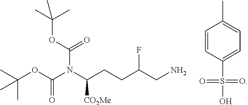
CC(OC(N(C(CCC(CN)F)[CO2Me])C(OC(C)(C)C)=O)=O)(C)C.C1=CC(S(O)(=O)=O)=CC=C1C
